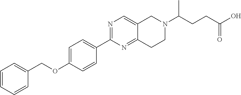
C1=CC=CC(COC2=CC=C(C3=NC=C4C(=N3)CCN(C(CCC(O)=O)C)C4)C=C2)=C1
